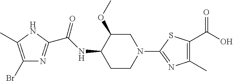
C1(Br)=C(C)NC(C(NC2CCN(C3=NC(C)=C(C(O)=O)S3)CC2OC)=O)=N1
